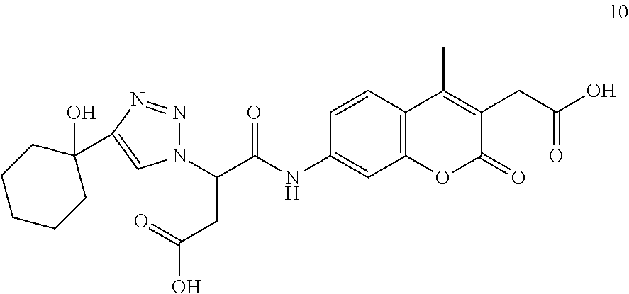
C1=CC2=C(C=C1NC(C(CC(O)=O)N1N=NC(C3(O)CCCCC3)=C1)=O)OC(=O)C(CC(O)=O)=C2C
